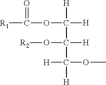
O(C([H])([H])C([H])(C([H])(OC)[H])O[R2])C([R1])=O
